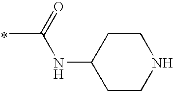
*.CC(=O)NC1CCNCC1
